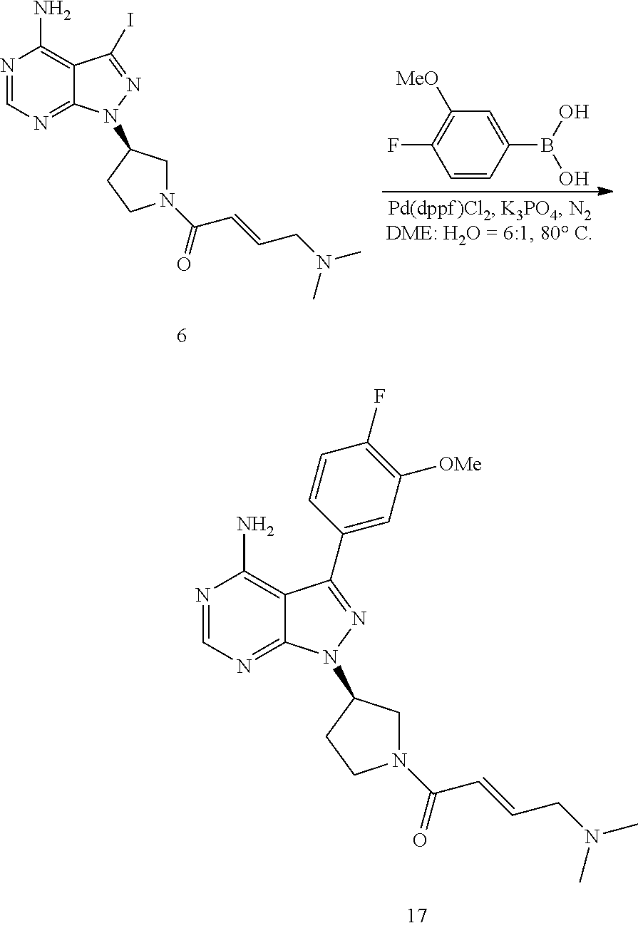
N1=CN=C2C(=C1N)C(C1=CC([OMe])=C(F)C=C1)=NN2C1CN(C(C=CCN(C)C)=O)CC1.N1=CN=C2C(=C1N)C(I)=NN2C1CN(C(C=CCN(C)C)=O)CC1.C1([MeO])=C(F)C=CC(B(O)O)=C1
